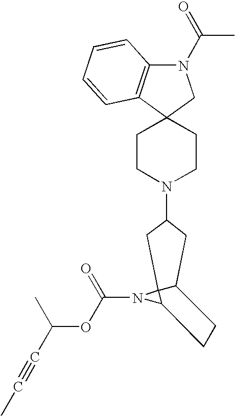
C1CN(C2CC3C4(N(C(OC(C#CC)C)=O)C4CC3)C2)CCC12CN(C(C)=O)C1=C2C=CC=C1
